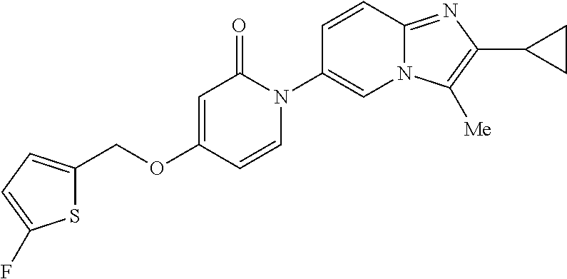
C1(COC2=CC(=O)N(C3=CN4C(=NC(C5CC5)=C4[Me])C=C3)C=C2)=CC=C(F)S1
